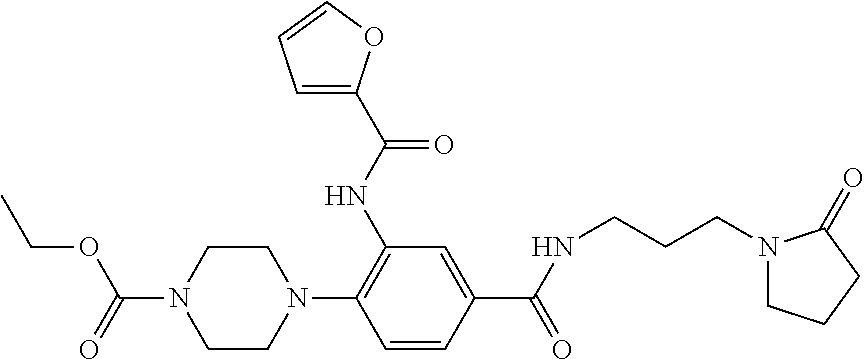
C(OCC)(=O)N1CCN(C2=C(NC(=O)C3=CC=CO3)C=C(C(=O)NCCCN3CCCC3=O)C=C2)CC1
